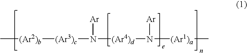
C[(Ar2)b][(Ar3)c]N([Ar])[(Ar4)d]N([Ar])[(Ar1)a]C
